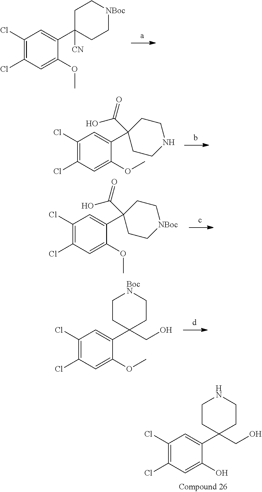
C1(Cl)=C(Cl)C=C(C2(CO)CCNCC2)C(O)=C1.C1(Cl)=C(Cl)C=C(C2([CN])CC[NBoc]CC2)C(OC)=C1.C1(Cl)=C(Cl)C=C(C2(C(=O)O)CCNCC2)C(OC)=C1.C1(Cl)=C(Cl)C=C(C2(C(=O)O)CC[NBoc]CC2)C(OC)=C1.C1(Cl)=C(Cl)C=C(C2(CO)CC[BocN]CC2)C(OC)=C1
